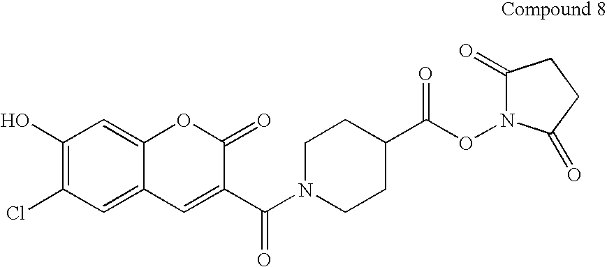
C1(O)=C(Cl)C=C2C(=C1)OC(=O)C(C(N1CCC(C(ON3C(=O)CCC3=O)=O)CC1)=O)=C2
